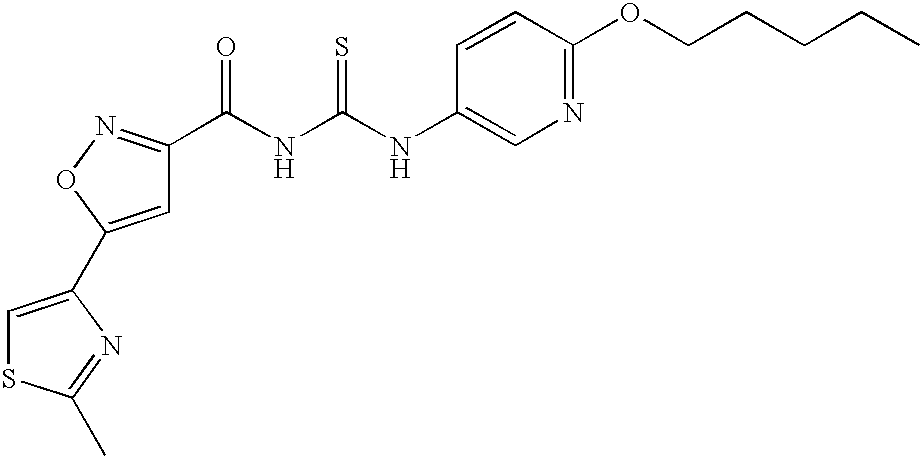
N(C(=S)NC(=O)C1=NOC(C2=CSC(C)=N2)=C1)C1=CN=C(OCCCCC)C=C1
